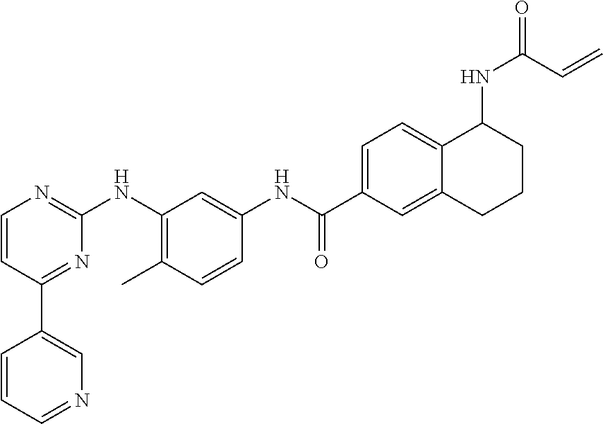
C1(C2=CN=CC=C2)=NC(NC2=C(C)C=CC(NC(C3=CC=C4C(=C3)CCCC4NC(=O)C=C)=O)=C2)=NC=C1
